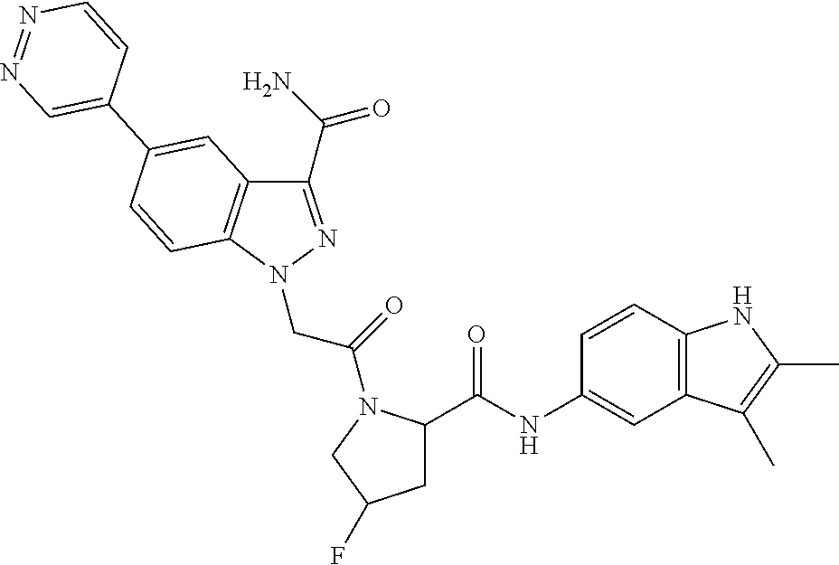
C1(NC(=O)C2CC(F)CN2C(CN2N=C(C(=O)N)C3=C2C=CC(C2=CN=NC=C2)=C3)=O)=CC2=C(C=C1)NC(C)=C2C
